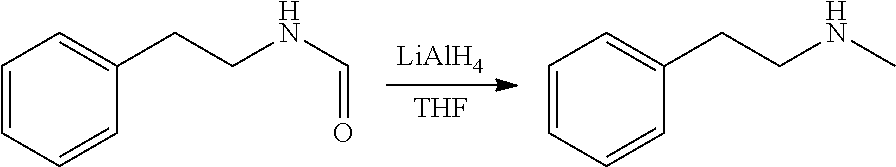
[LiAlH4].[THF].C1=CC=CC(CCNC)=C1.C1=CC=CC(CCNC=O)=C1
